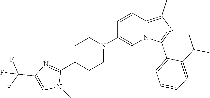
C1=CC2=C(C)N=C(C3=CC=CC=C3C(C)C)N2C=C1N1CCC(C2=NC(C(F)(F)F)=CN2C)CC1
